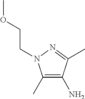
C1(N)=C(C)N(CCOC)N=C1C
